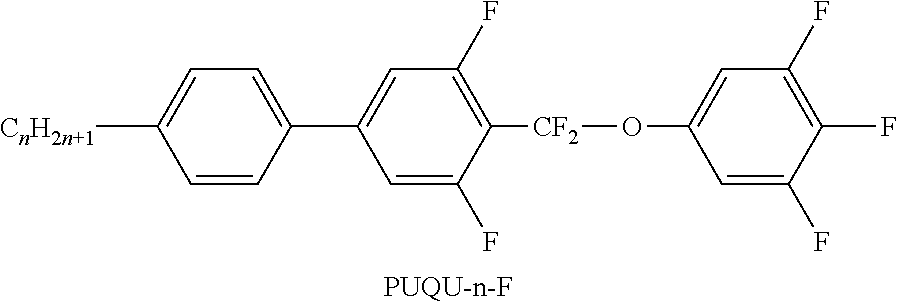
[PUQU-n-F].C1=C([CnH2n+1])C=CC(C2=CC(F)=C([CF2]OC3=CC(F)=C(F)C(F)=C3)C(F)=C2)=C1
